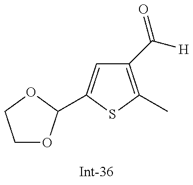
C1OC(C2=CC(C([H])=O)=C(C)S2)OC1
